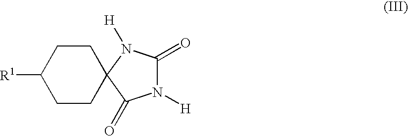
C1([R1])CCC2(CC1)C(=O)N([H])C(=O)N2[H]
